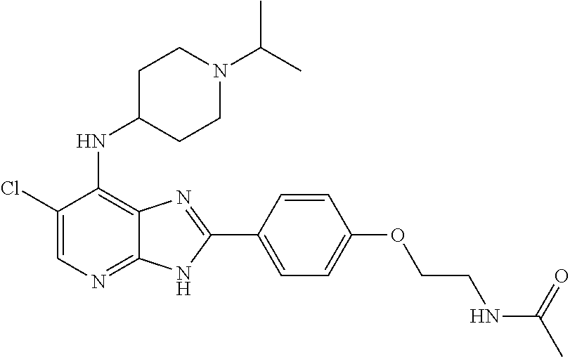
C1(Cl)=CN=C2C(=C1NC1CCN(C(C)C)CC1)N=C(C1=CC=C(OCCNC(C)=O)C=C1)N2
